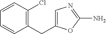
C1=CC(Cl)=C(CC2=CN=C(N)O2)C=C1
